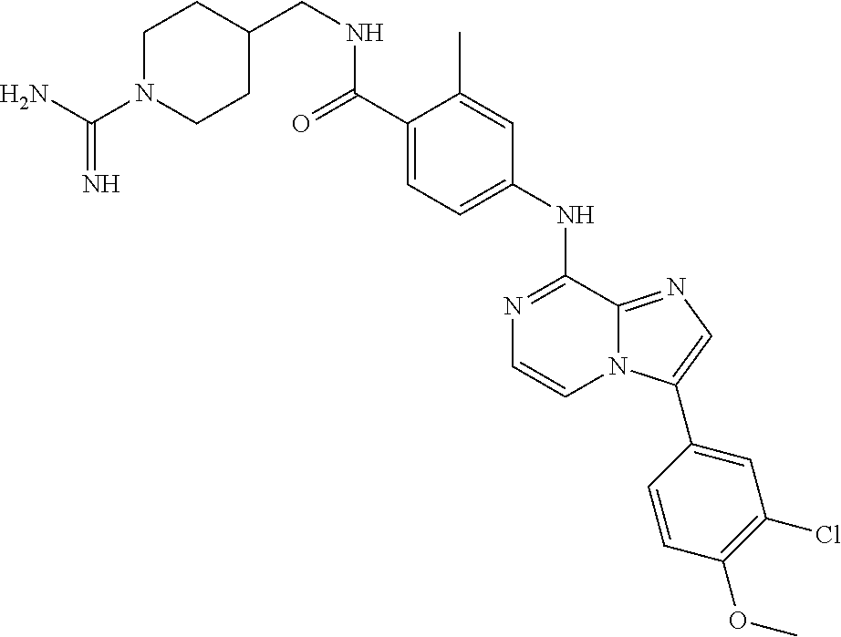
C(C1=CC=C(NC2=NC=CN3C2=NC=C3C2=CC(Cl)=C(OC)C=C2)C=C1C)(=O)NCC1CCN(C(N)=N)CC1
